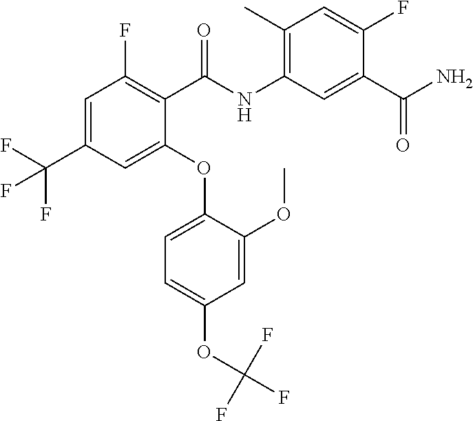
C1=C(C(F)(F)F)C=C(OC2=CC=C(OC(F)(F)F)C=C2OC)C(C(NC2=C(C)C=C(F)C(C(N)=O)=C2)=O)=C1F
